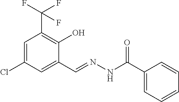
C1=C(Cl)C=C(C=NNC(C2=CC=CC=C2)=O)C(O)=C1C(F)(F)F
